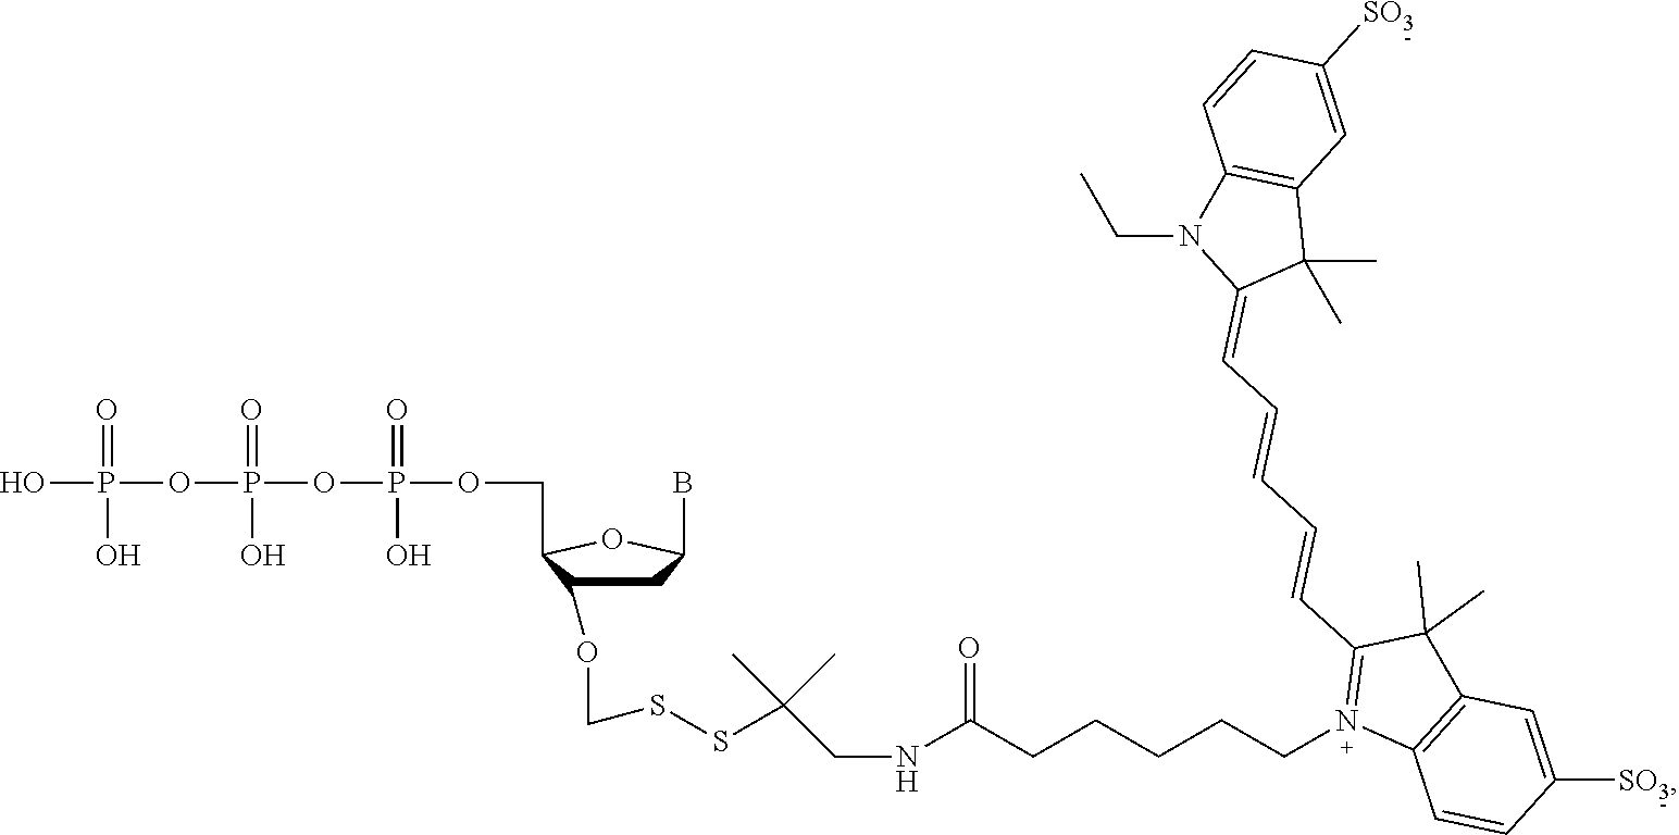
OP(OP(OP(=O)(O)OCC1C(OCSSC(CNC(CCCCCN2=C(C=CC=CC=C3C(C)(C)C4=C(N3CC)C=CC([SO3])=C4)C(C)(C)C3=C2C=CC([SO3])=C3)=O)(C)C)CC(B)O1)(=O)O)(=O)O
